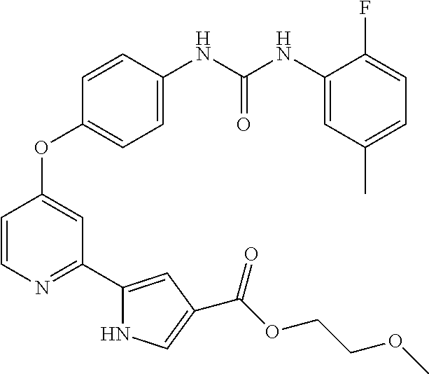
C1=CN=C(C2=CC(C(OCCOC)=O)=CN2)C=C1OC1=CC=C(NC(NC2=CC(C)=CC=C2F)=O)C=C1
